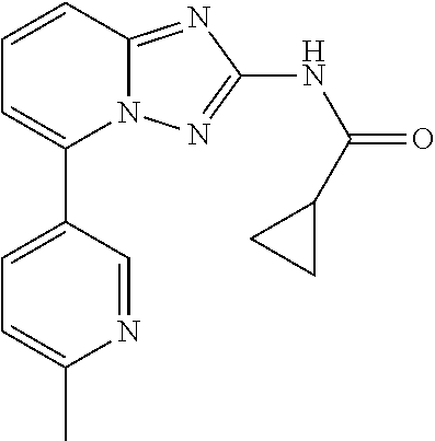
C1(C2=CC=C(C)N=C2)=CC=CC2=NC(NC(=O)C3CC3)=NN12
